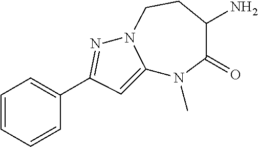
C12=CC(C3=CC=CC=C3)=NN1CCC(N)C(=O)N2C
